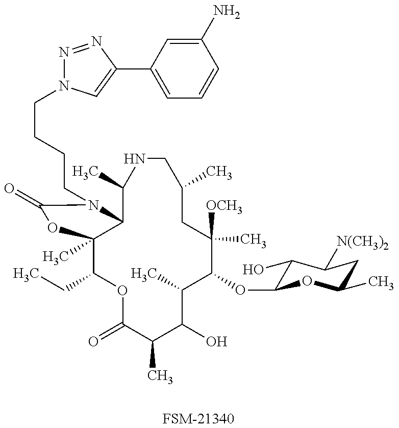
[FSM-21340].C1(CC)C2(C)C(N(CCCCN3N=NC(C4=CC=CC(N)=C4)=C3)C(=O)O2)C(C)NCC(C)CC([OCH3])(C)C(OC2C(O)C([N(CH3)2])CC(C)O2)C(C)C(O)C(C)C(=O)O1
